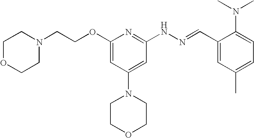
N1(CCOC2=CC(N3CCOCC3)=CC(NN=CC3=CC(C)=CC=C3N(C)C)=N2)CCOCC1
